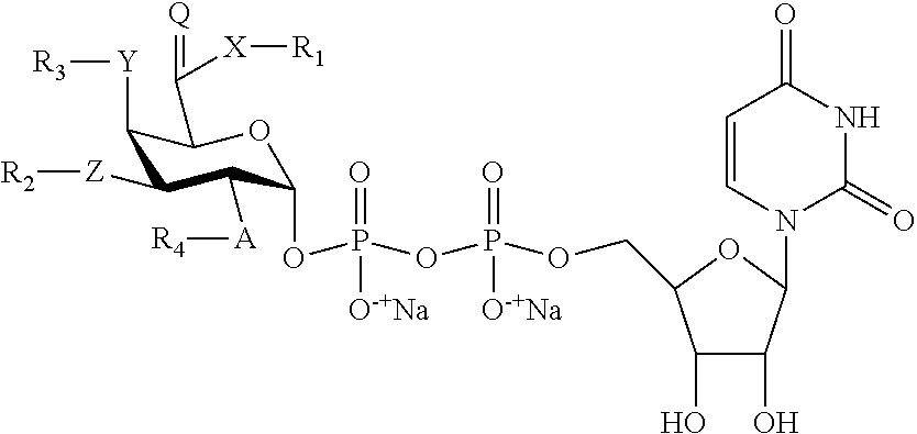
O(P(OCC1C(O)C(O)C(N2C(=O)NC(=O)C=C2)O1)(=O)[O-+Na])P(=O)([O-+Na])OC1C([A][R4])C([Z][R2])C([Y][R3])C(C([X][R1])=[Q])O1
